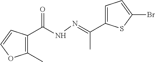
C1(C)=C(C(NN=C(C2=CC=C(Br)S2)C)=O)C=CO1
